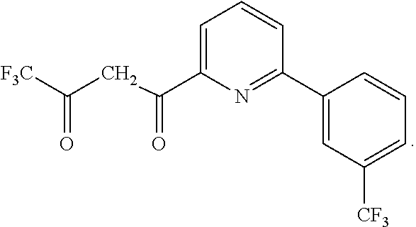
C(C1=CC=CC(C2=CC([CF3])=CC=C2)=N1)(CC([F3C])=O)=O
